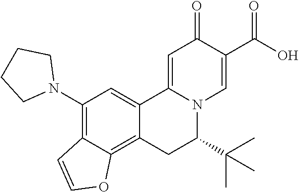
C12=CC(N3CCCC3)=C3C(=C1CC(C(C)(C)C)N1C2=CC(=O)C(C(O)=O)=C1)OC=C3
